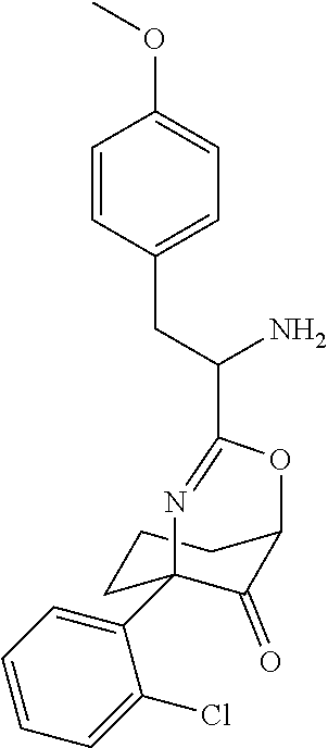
C1(Cl)=CC=CC=C1C12CCCC(C1=O)OC(C(CC1=CC=C(OC)C=C1)N)=N2
